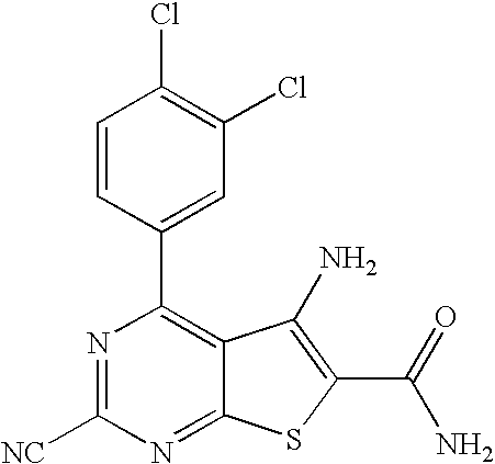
N1=C([NC])N=C2C(=C1C1=CC(Cl)=C(Cl)C=C1)C(N)=C(C(N)=O)S2
